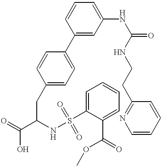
C1(C2=CC=C(CC(C(=O)O)NS(=O)(C3=CC=CC=C3C(OC)=O)=O)C=C2)=CC(NC(=O)NCCC2=NC=CC=C2)=CC=C1
